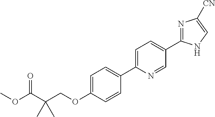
C(OC1=CC=C(C2=CC=C(C3=NC([CN])=CN3)C=N2)C=C1)C(C(=O)OC)(C)C
